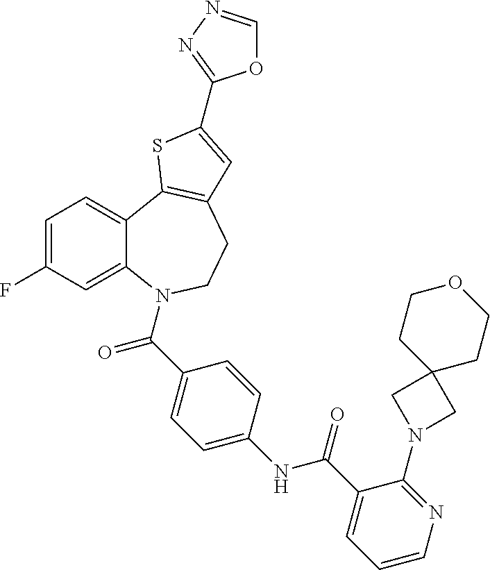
C1=C(F)C=C2C(=C1)C1=C(CCN2C(C2=CC=C(NC(C3=CC=CN=C3N3CC4(C3)CCOCC4)=O)C=C2)=O)C=C(C2=NN=CO2)S1
